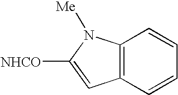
C12=C(N([Me])C([NHCO])=C1)C=CC=C2
